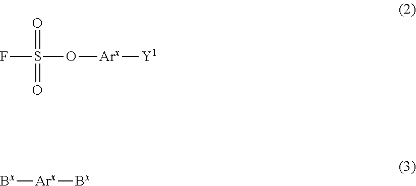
S(O[Arx][Y1])(F)(=O)=O.[Bx][Arx][Bx]
